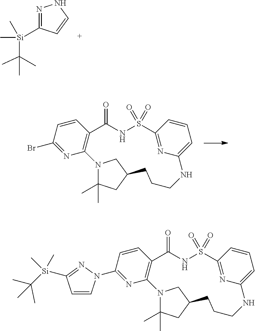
N1=C([Si](C)(C)C(C)(C)C)C=CN1.C1(Br)=NC2=C(C=C1)C(=O)NS(=O)(=O)C1=NC(=CC=C1)NCCCC1CC(C)(C)N2C1.C1(N2C=CC([Si](C(C)(C)C)(C)C)=N2)=NC2=C(C=C1)C(=O)NS(=O)(=O)C1=NC(=CC=C1)NCCCC1CC(C)(C)N2C1
